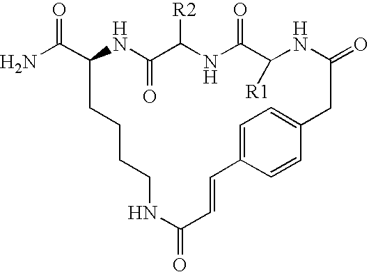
NC(C1NC(=O)C([R2])NC(=O)C([R1])NC(=O)CC2=CC=C(C=C2)C=CC(=O)NCCCC1)=O
